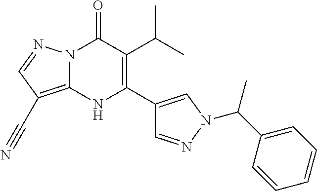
N12C(=C(C#N)C=N1)NC(C1=CN(C(C3=CC=CC=C3)C)N=C1)=C(C(C)C)C2=O
